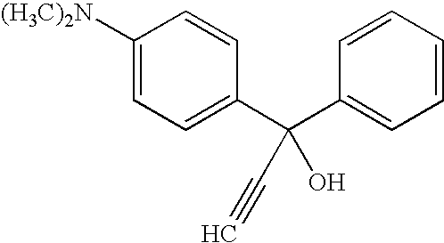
C1([(H3C)2N])=CC=C(C(C2=CC=CC=C2)(O)C#C)C=C1
